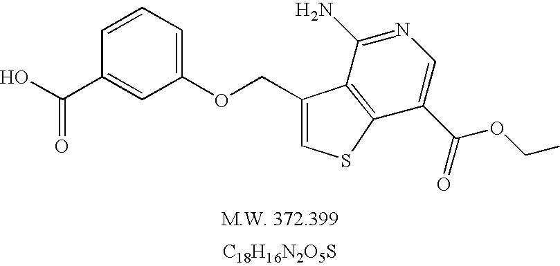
[C18H16N2O5S].OC(=O)C1=CC(OCC2=CSC3=C2C(N)=NC=C3C(=O)OCC)=CC=C1
